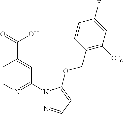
C1=CN=C(N2N=CC=C2OCC2=C([CF6])C=C(F)C=C2)C=C1C(=O)O
